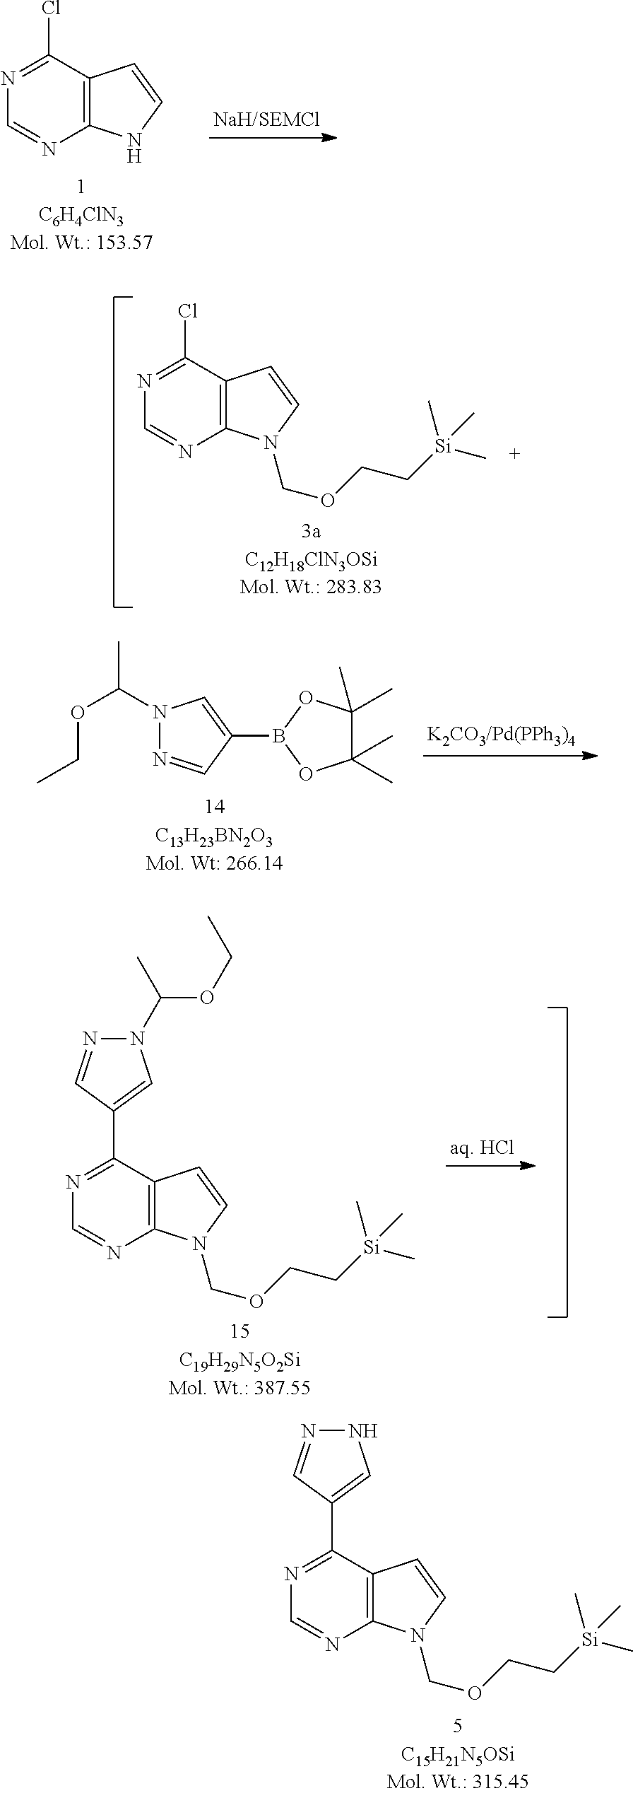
C12=C(C(Cl)=NC=N1)C=CN2.C12=C(C(Cl)=NC=N1)C=CN2COCC[Si](C)(C)C.N1(C(OCC)C)N=CC(B2OC(C)(C)C(C)(C)O2)=C1.C12=C(C(C3=CN(C(C)OCC)N=C3)=NC=N1)C=CN2COCC[Si](C)(C)C.C12=C(C(C3=CNN=C3)=NC=N1)C=CN2COCC[Si](C)(C)C
